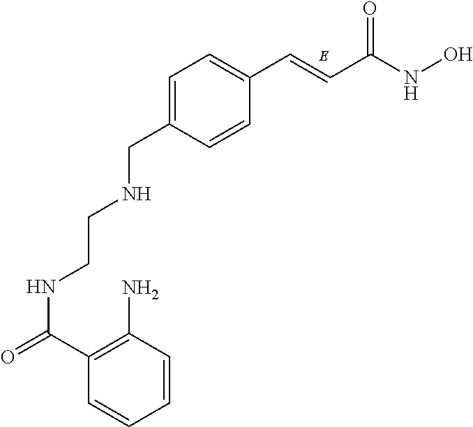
C(NO)(C=CC1=CC=C(CNCCNC(C2=C(N)C=CC=C2)=O)C=C1)=O
